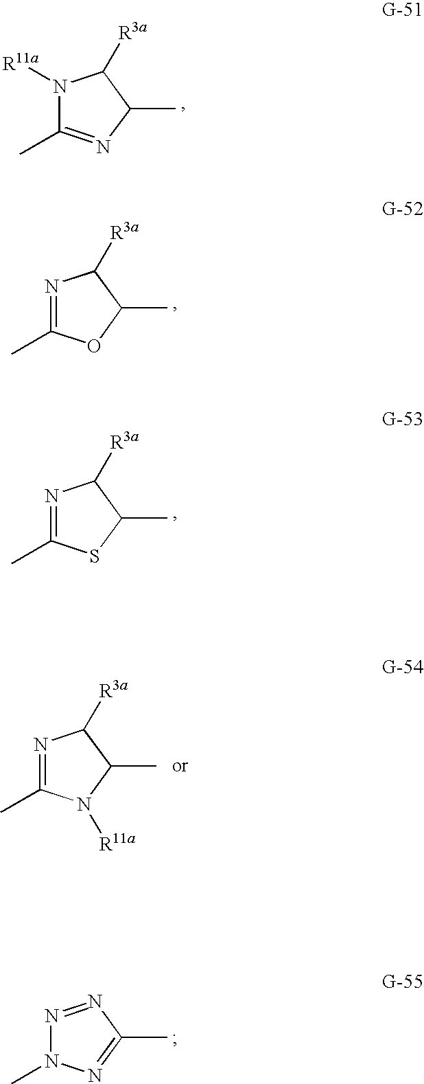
N1([R11a])C(C)=NC(C)C1[R3a].N1=C(C)OC(C)C1[R3a].N1=C(C)SC(C)C1[R3a].N1=C(C)N([R11a])C(C)C1[R3a].N1=NC(C)=NN1C
